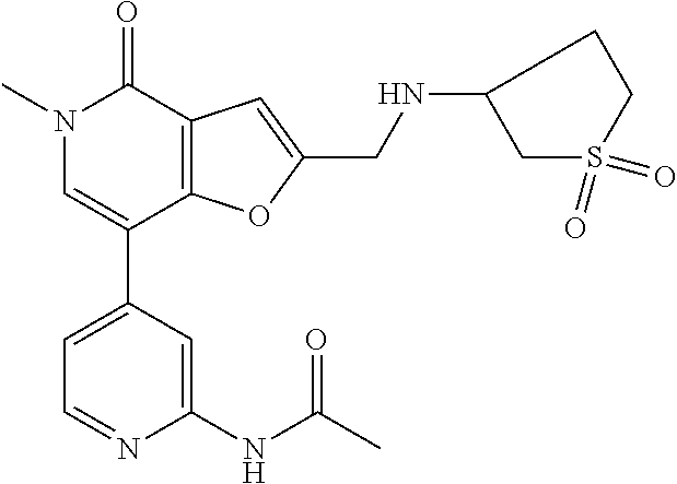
C1=C(C2=CN(C)C(=O)C3=C2OC(CNC2CS(=O)(=O)CC2)=C3)C=C(NC(C)=O)N=C1
